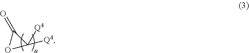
O1C([Q4])([Q4])C1=O
